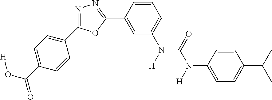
[H]OC(=O)C1=CC=C(C2=NN=C(C3=CC(N([H])C(N([H])C4=CC=C(C(C)C)C=C4)=O)=CC=C3)O2)C=C1
